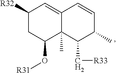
C1([R32])CC(O[R31])C2(C)C(=C1)C=CC(C)C2C[R33]
